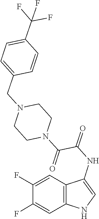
C1=CC(C(F)(F)F)=CC=C1CN1CCN(C(=O)C(=O)NC2=CNC3=C2C=C(F)C(F)=C3)CC1
